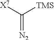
[N2]=C([TMS])[X7]
